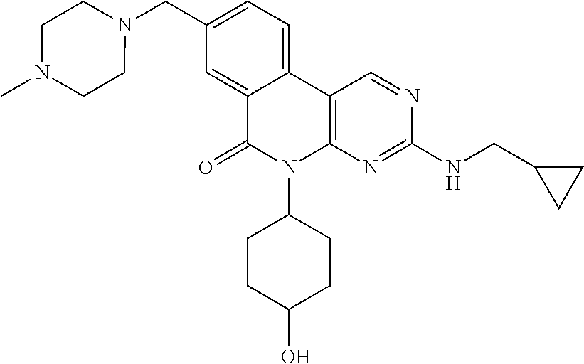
C12=C(N=C(NCC3CC3)N=C1)N(C1CCC(O)CC1)C(=O)C1=CC(CN3CCN(C)CC3)=CC=C21
